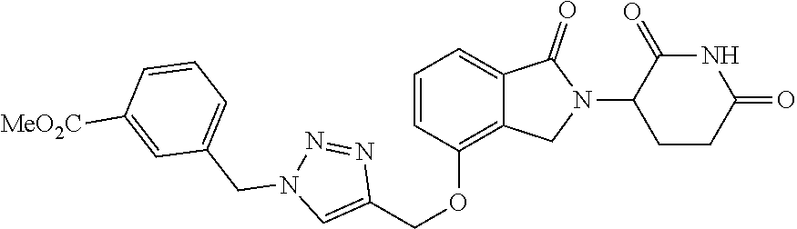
C1=CC(OCC2=CN(CC3=CC=CC([MeO2C])=C3)N=N2)=C2C(=C1)C(=O)N(C1CCC(=O)NC1=O)C2
